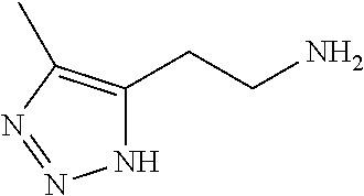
N1C(CCN)=C(C)N=N1
